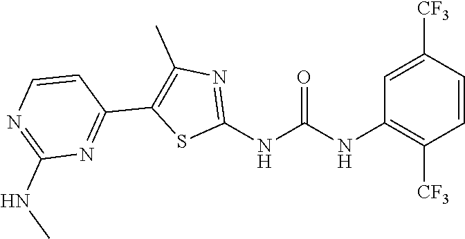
C1=CC([CF3])=CC(NC(NC2=NC(C)=C(C3=NC(NC)=NC=C3)S2)=O)=C1[CF3]
